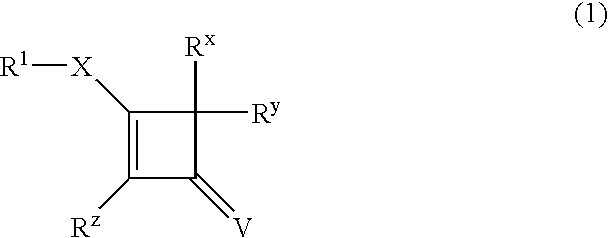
C1([X][R1])=C([Rz])C(=[V])C1([Rx])[Ry]
